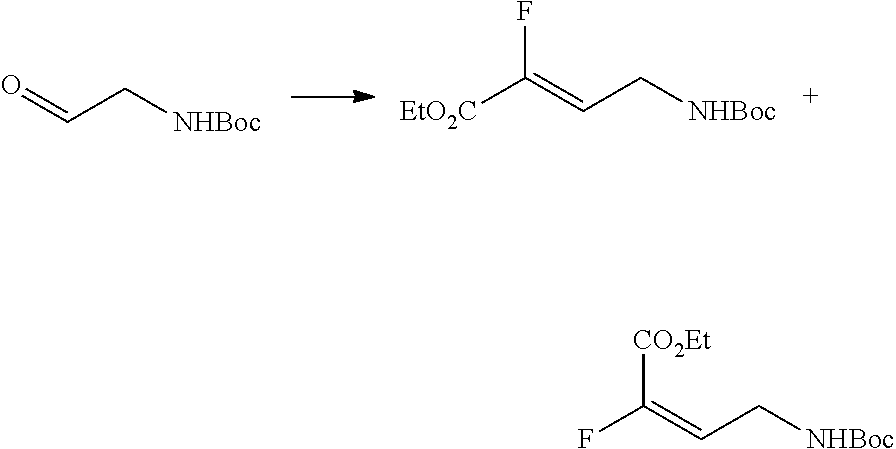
O=CC[NHBoc].C(=CC[NHBoc])([EtO2C])F.C(=CC[NHBoc])(F)[CO2Et]
